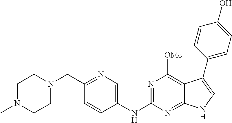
C1N(C)CCN(CC2=NC=C(NC3=NC([OMe])=C4C(=N3)NC=C4C3=CC=C(O)C=C3)C=C2)C1
